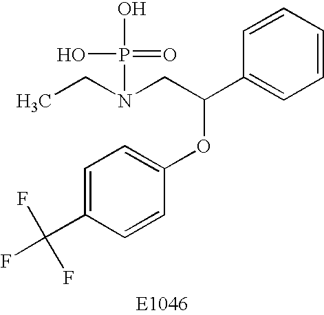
C1=C(C(F)(F)F)C=CC(OC(C2=CC=CC=C2)CN(CC)P(=O)(O)O)=C1
